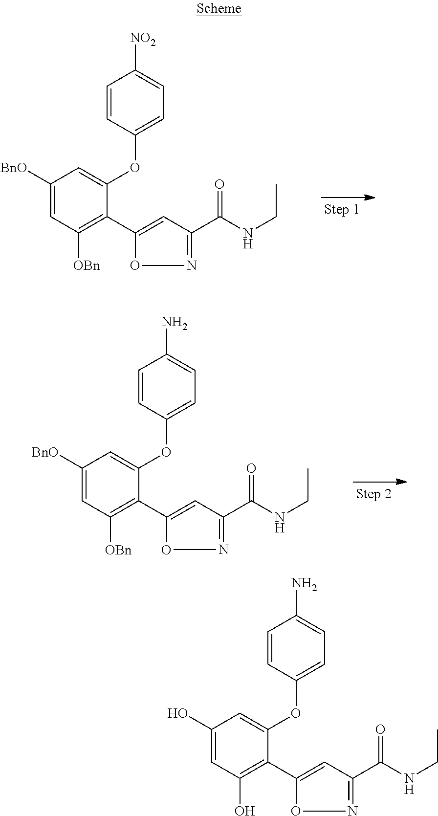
C1([BnO])=CC([OBn])=C(C2=CC(C(NCC)=O)=NO2)C(OC2=CC=C([NO2])C=C2)=C1.C1([BnO])=CC([OBn])=C(C2=CC(C(NCC)=O)=NO2)C(OC2=CC=C(N)C=C2)=C1.C1(O)=CC(O)=C(C2=CC(C(NCC)=O)=NO2)C(OC2=CC=C(N)C=C2)=C1
